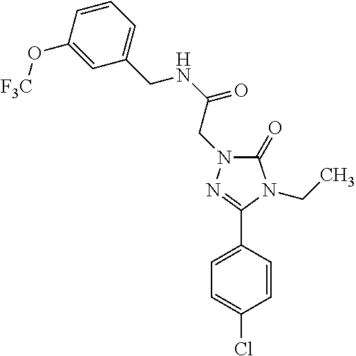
C1(O[F3C])=CC(CNC(=O)CN2C(=O)N(CC)C(C3=CC=C(Cl)C=C3)=N2)=CC=C1
